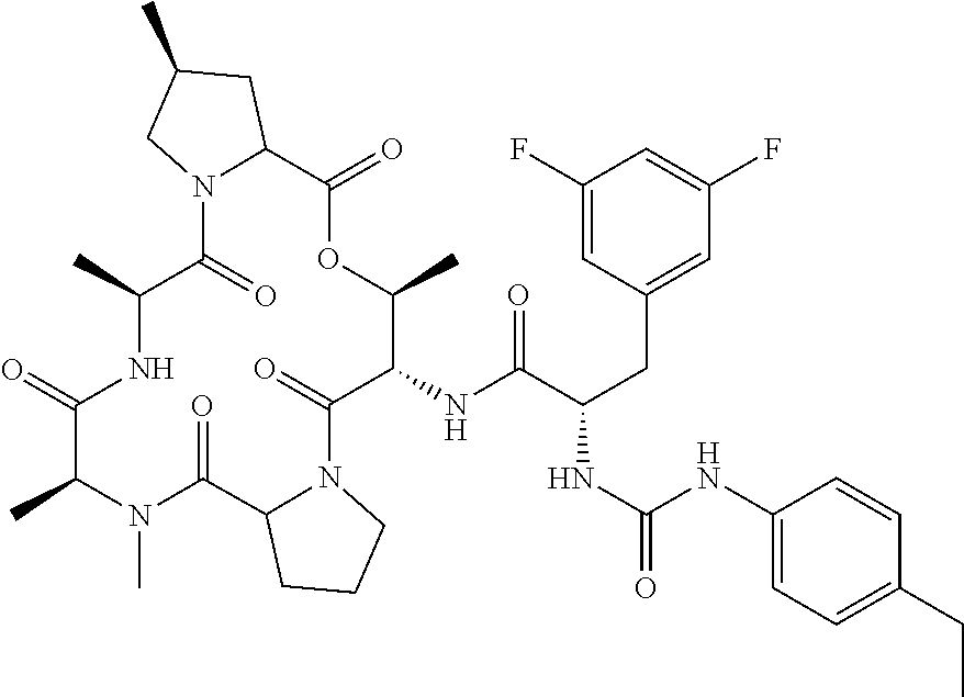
C1(NC(C(CC2=CC(F)=CC(F)=C2)NC(=O)NC2=CC=C(CC)C=C2)=O)C(=O)N2C(C(=O)N(C)C(C)C(=O)NC(C)C(=O)N3C(C(=O)OC1C)CC(C)C3)CCC2
